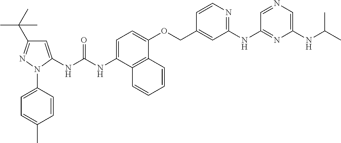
C1=C(NC(NC2=CC=C(OCC3=CC(NC4=NC(NC(C)C)=CN=C4)=NC=C3)C3=C2C=CC=C3)=O)N(C2=CC=C(C)C=C2)N=C1C(C)(C)C
